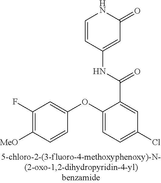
C1=CC(NC(C2=CC(Cl)=CC=C2OC2=CC(F)=C([MeO])C=C2)=O)=CC(=O)N1
